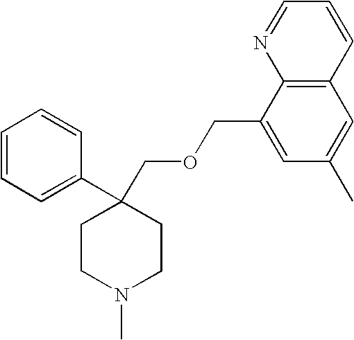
C1=CC=C(C2(COCC3=CC(C)=CC4=C3N=CC=C4)CCN(C)CC2)C=C1
